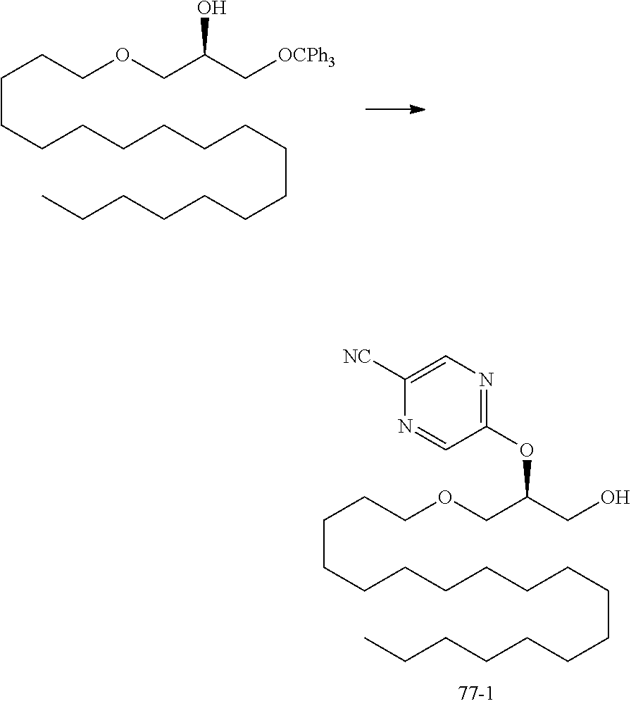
C(CCCCCCCCCCCCC)CCCCOCC(C[OCPh3])O.C(CCCCCCCCCCCCC)CCCCOCC(CO)OC1=NC=C([NC])N=C1
